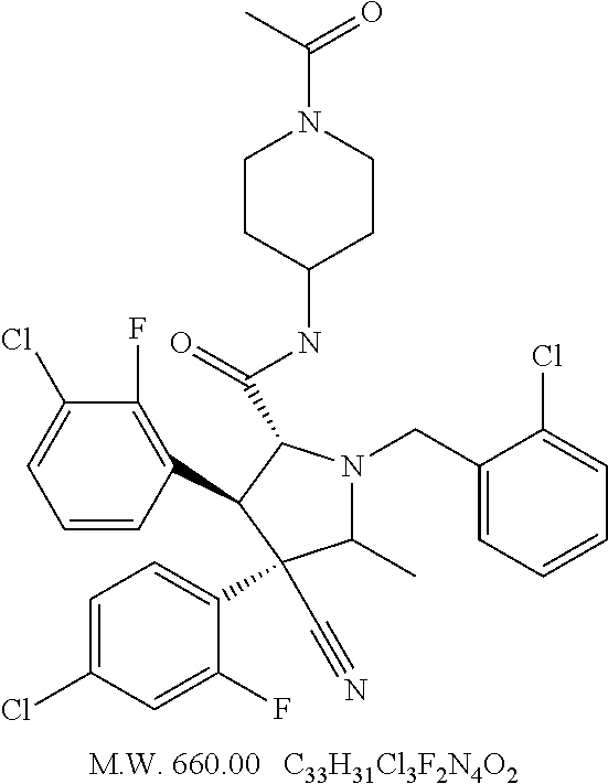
[C33H31Cl3F2N4O2].C1(Cl)=CC=CC(C2C(C(=O)NC3CCN(C(C)=O)CC3)N(CC3=CC=CC=C3Cl)C(C)C2(C2=CC=C(Cl)C=C2F)C#N)=C1F
